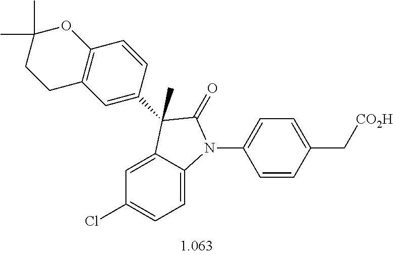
C1=C2C(=CC=C1Cl)N(C1=CC=C(C[CO2H])C=C1)C(=O)C2(C)C1=CC2=C(C=C1)OC(C)(C)CC2
